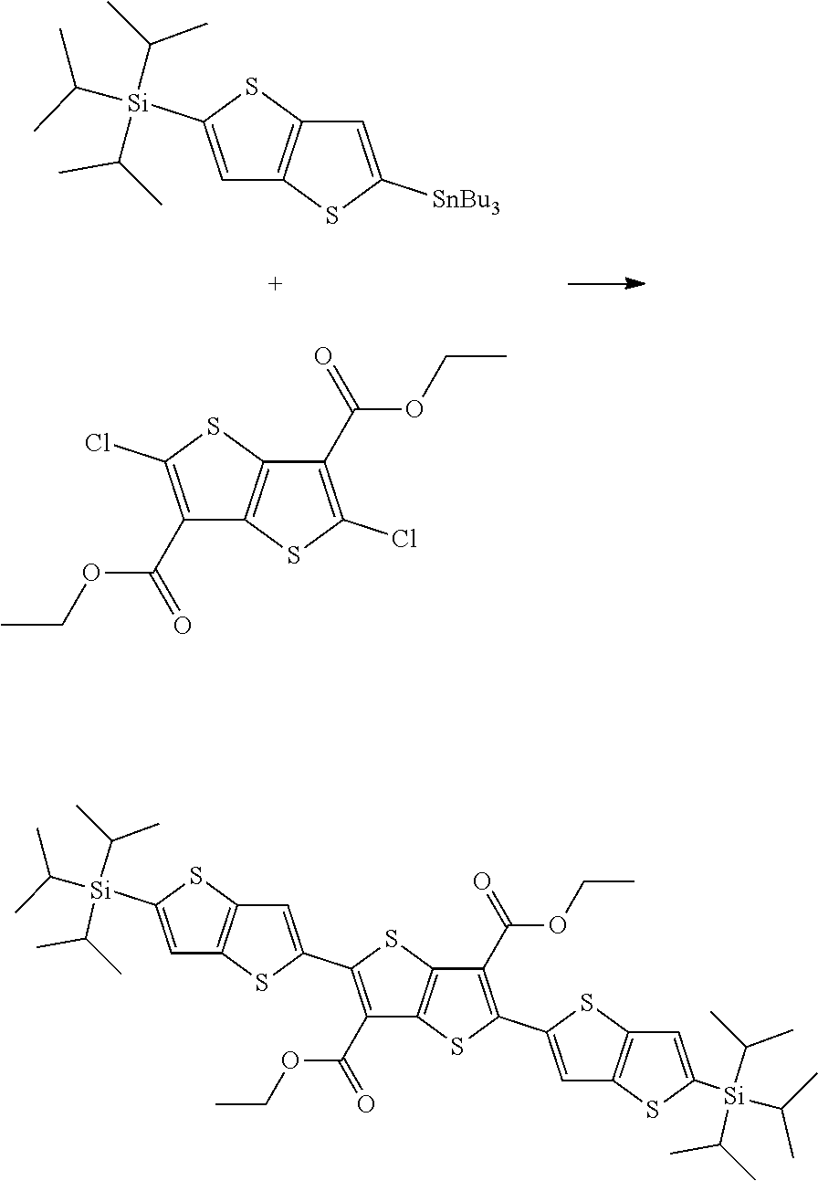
C1=C([Si](C(C)C)(C(C)C)C(C)C)SC2=C1SC([SnBu3])=C2.C1(C(OCC)=O)=C(Cl)SC2=C1SC(Cl)=C2C(OCC)=O.C1(C(OCC)=O)=C(C2=CC3=C(C=C([Si](C(C)C)(C(C)C)C(C)C)S3)S2)SC2=C1SC(C1=CC3=C(C=C([Si](C(C)C)(C(C)C)C(C)C)S3)S1)=C2C(OCC)=O
